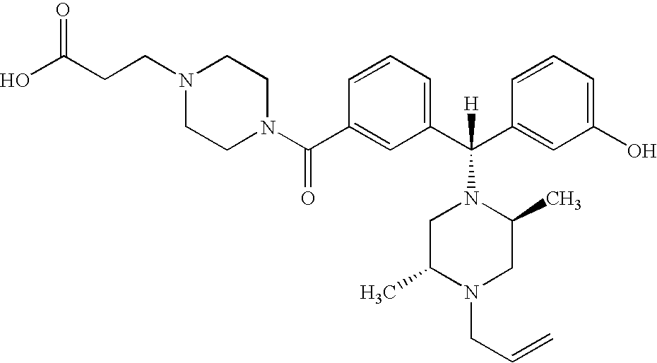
C1(C(N2CCN(CCC(O)=O)CC2)=O)=CC(C(C2=CC(O)=CC=C2)([H])N2CC(C)N(CC=C)CC2C)=CC=C1
